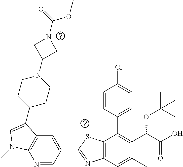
N1=CC(C2=NC3=C(S2)C(C2=CC=C(Cl)C=C2)=C(C(C(O)=O)OC(C)(C)C)C(C)=C3)=CC2=C1N(C)C=C2C1CCN(C2CN(C(=O)OC)C2)CC1
